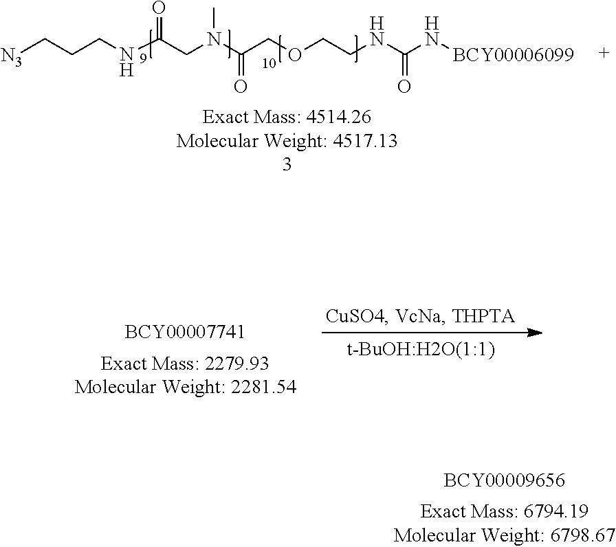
[N3]CCCNC(CN(C(COCCNC(N[BCY00006099])=O)=O)C)=O.[t-BuOH:H2O(1:1)]
